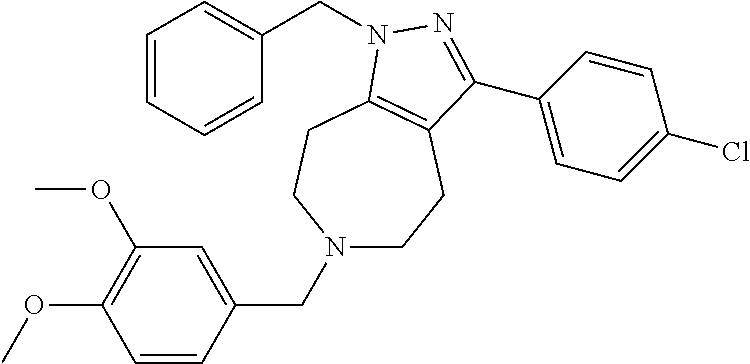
N1(CC2=CC(OC)=C(OC)C=C2)CCC2=C(CC1)N(CC1=CC=CC=C1)N=C2C1=CC=C(Cl)C=C1
